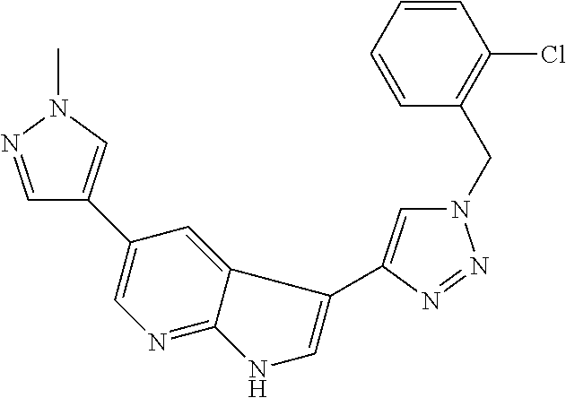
C1=NN(C)C=C1C1=CN=C2C(=C1)C(C1=CN(CC3=C(Cl)C=CC=C3)N=N1)=CN2
